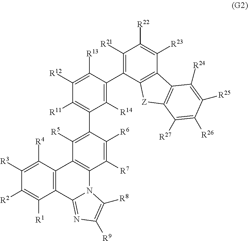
C1([R3])=C([R4])C2=C(C([R1])=C1[R2])C1=NC([R9])=C([R8])N1C1=C2C([R5])=C(C2=C([R11])C([R12])=C([R13])C(C3=C([R21])C([R22])=C([R23])C4=C3[Z]C3=C4C([R24])=C([R25])C([R26])=C3[R27])=C2[R14])C([R6])=C1[R7]
